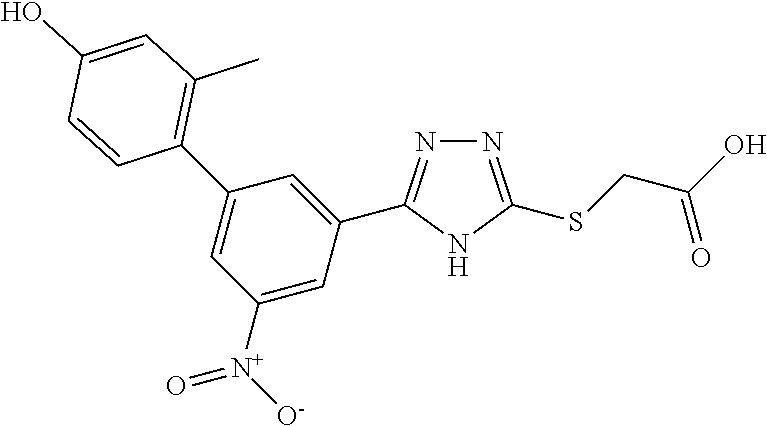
N1=C(SCC(O)=O)NC(C2=CC(C3=C(C)C=C(O)C=C3)=CC([N+]([O-])=O)=C2)=N1
